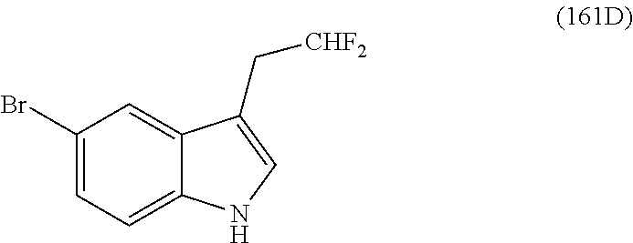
BrC1=CC=C2C(=C1)C(C[CHF2])=CN2
